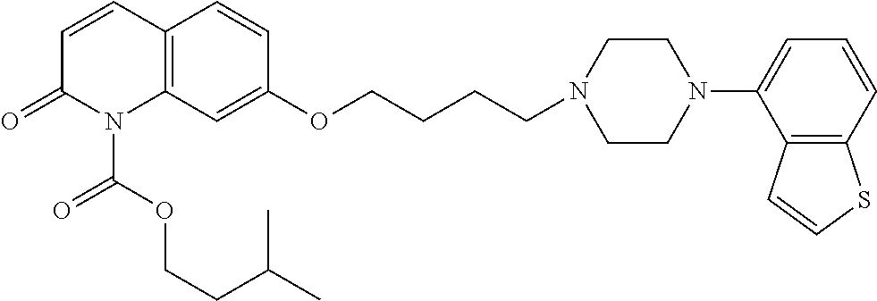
C12=C(C=C(OCCCCN3CCN(C4=CC=CC5=C4C=CS5)CC3)C=C1)N(C(OCCC(C)C)=O)C(=O)C=C2
